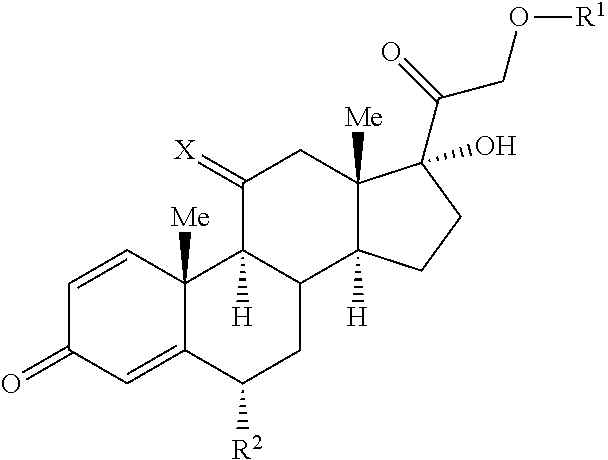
C1(=[X])C2([H])C(C3([H])C([Me])(C1)C(C(CO[R1])=O)(O)CC3)CC([R2])C1=CC(=O)C=CC21[Me]
